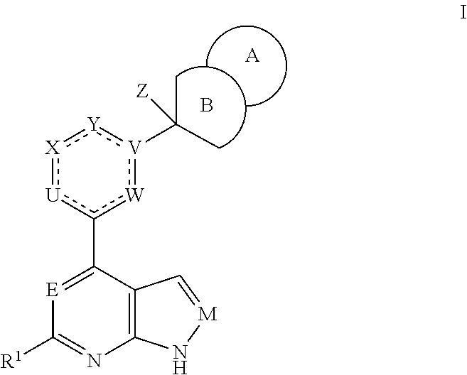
[E]1=C(c2[W]:[V](C([Z])(C)C):[Y]:[X]:[U]2)C2=C(N=C1[R1])N[M]=C2.B.[A]
